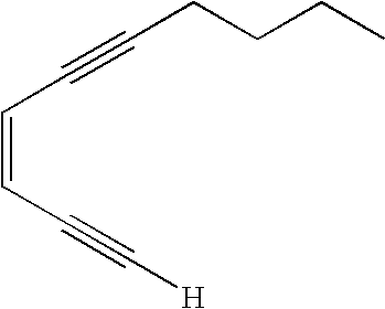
C(=CC#C[H])C#CCCCC
